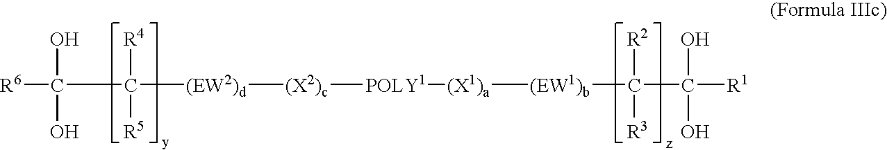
[(X1)a]([(EW1)b]C(C([R1])(O)O)([R2])[R3])[POLY1][(X2)c][(EW2)d]C([R4])([R5])C([R6])(O)O
